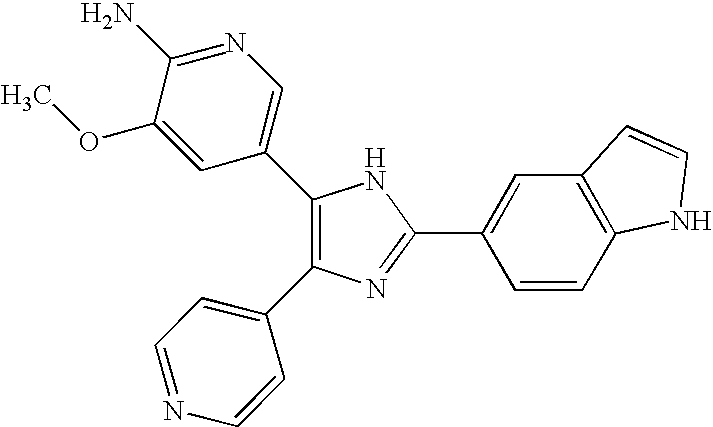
C1(C2=CN=C(N)C(OC)=C2)=C(C2=CC=NC=C2)N=C(C2=CC3=C(C=C2)NC=C3)N1
